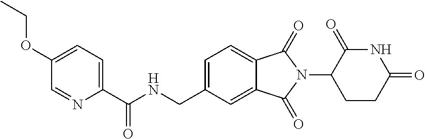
N1C(=O)C(N2C(=O)C3=CC=C(CNC(=O)C4=CC=C(OCC)C=N4)C=C3C2=O)CCC1=O
